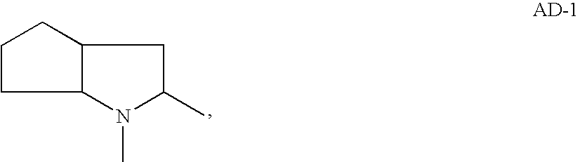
C1CCC2C1CC(C)N2C
